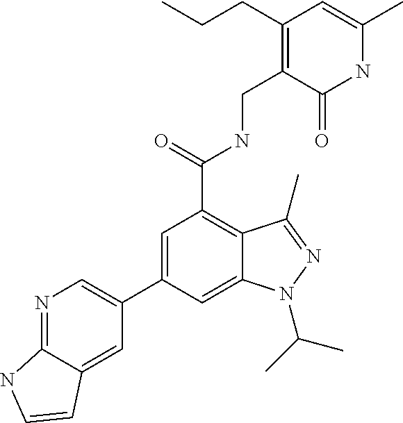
C1=C(C2=CN=C3C(=C2)C=CN3)C=C2C(=C1C(=O)NCC1=C(CCC)C=C(C)NC1=O)C(C)=NN2C(C)C
